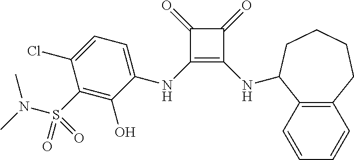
C1(NC2=CC=C(Cl)C(S(N(C)C)(=O)=O)=C2O)=C(NC2C3=C(CCCC2)C=CC=C3)C(=O)C1=O
